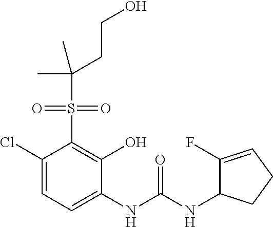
C1(Cl)=CC=C(NC(NC2C(F)=CCC2)=O)C(O)=C1S(=O)(=O)C(C)(CCO)C
